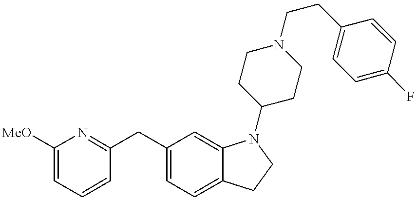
C1([MeO])=CC=CC(CC2=CC=C3C(=C2)N(C2CCN(CCC4=CC=C(F)C=C4)CC2)CC3)=N1
